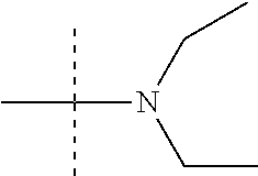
C(N(CC)CC)(C)(C)C
